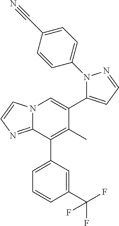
N12C(=NC=C1)C(C1=CC=CC(C(F)(F)F)=C1)=C(C)C(C1=CC=NN1C1=CC=C(C#N)C=C1)=C2
